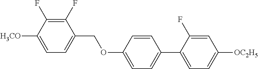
C1(F)=C(F)C([H3CO])=CC=C1COC1=CC=C(C2=CC=C([OC2H5])C=C2F)C=C1
